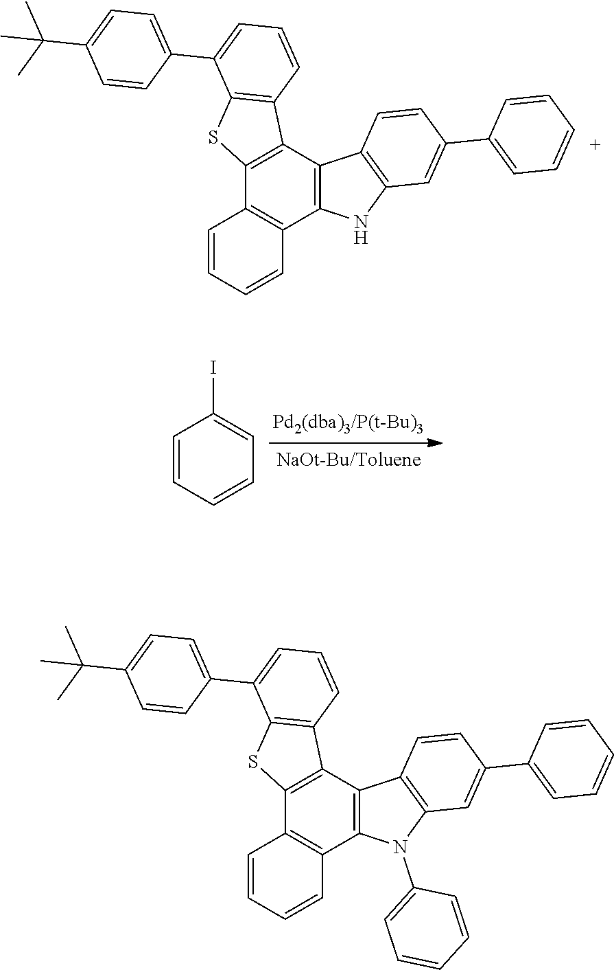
C12=C(C3=C(C4=C1C=CC=C4)NC1=C3C=CC(C3=CC=CC=C3)=C1)C1=C(S2)C(C2=CC=C(C(C)(C)C)C=C2)=CC=C1.C1=CC=CC=C1I.C12=C(C3=C(C4=C1C=CC=C4)N(C1=CC=CC=C1)C1=C3C=CC(C3=CC=CC=C3)=C1)C1=C(S2)C(C2=CC=C(C(C)(C)C)C=C2)=CC=C1
